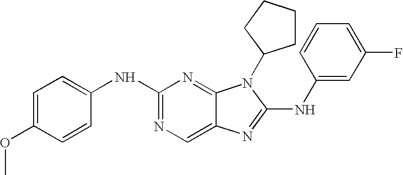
C1=C(OC)C=CC(NC2=NC=C3C(=N2)N(C2CCCC2)C(NC2=CC(F)=CC=C2)=N3)=C1
